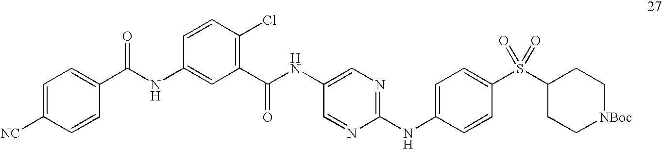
C(NC1=CC(C(NC2=CN=C(NC3=CC=C(S(C4CC[NBoc]CC4)(=O)=O)C=C3)N=C2)=O)=C(Cl)C=C1)(=O)C1=CC=C([NC])C=C1
